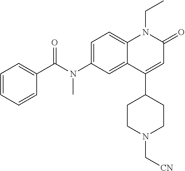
N(C1=CC=C2C(=C1)C(C1CCN(C[CN])CC1)=CC(=O)N2CC)(C(C1=CC=CC=C1)=O)C
